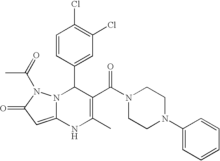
C1=CC(C2N3C(=CC(=O)N3C(C)=O)NC(C)=C2C(N2CCN(C3=CC=CC=C3)CC2)=O)=CC(Cl)=C1Cl
